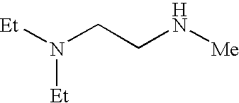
[Et]N(CCN[Me])[Et]
